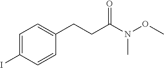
C1=C(I)C=CC(CCC(=O)N(OC)C)=C1
